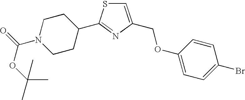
C1=C(COC2=CC=C(Br)C=C2)N=C(C2CCN(C(=O)OC(C)(C)C)CC2)S1
